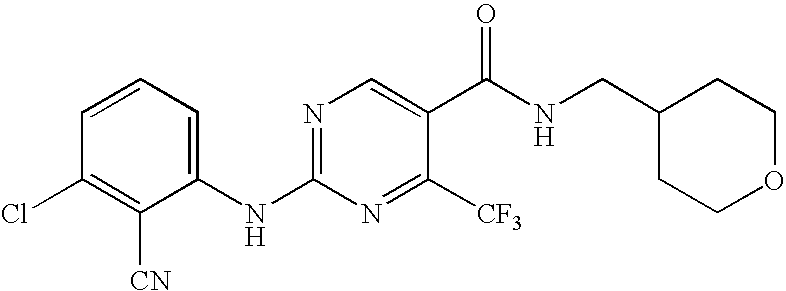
C1(NC2=NC=C(C(NCC3CCOCC3)=O)C([CF3])=N2)=CC=CC(Cl)=C1[CN]
